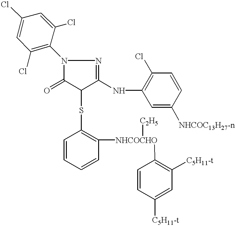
N1(C2=C(Cl)C=C(Cl)C=C2Cl)C(=O)C(SC2=C([NHCOCHO]([C2H5])C3=C([C5H11-t])C=C([C5H11-t])C=C3)C=CC=C2)C(NC2=C(Cl)C=CC([NHCOC13H27-n])=C2)=N1
